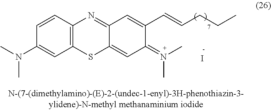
C1=CC2=C(C=C1N(C)C)SC1=CC(=N(C)C)C(C=CCCC)=CC1=N2.I
